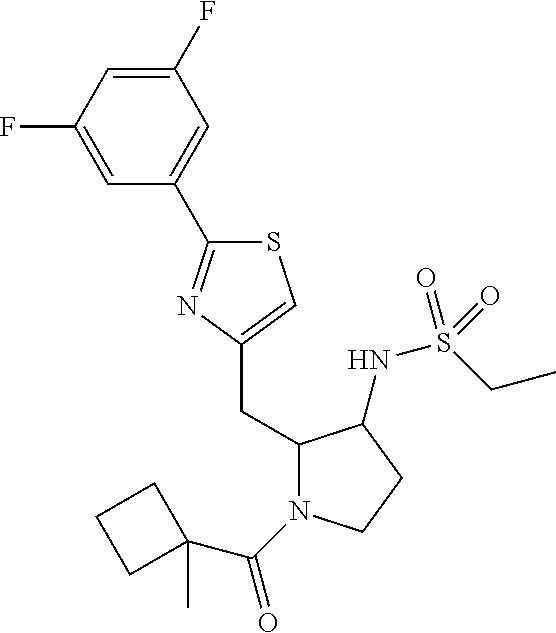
C1(CC2=CSC(C3=CC(F)=CC(F)=C3)=N2)N(C(=O)C2(C)CCC2)CCC1NS(CC)(=O)=O
